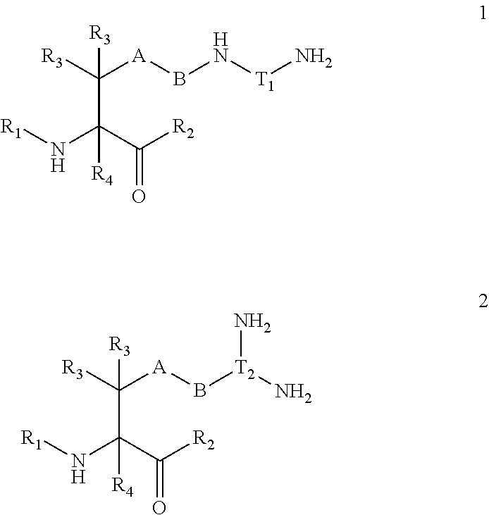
[R1]NC(C([R2])=O)([R4])C([R3])([A]BN[T1]N)[R3].[R1]NC(C([R2])=O)([R4])C([R3])([A]B[T2](N)N)[R3]
